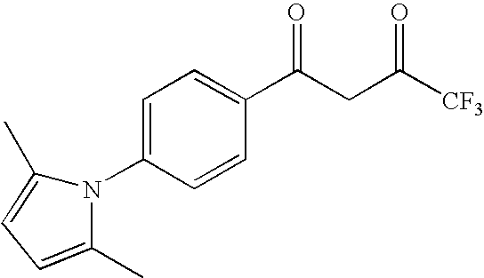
C1=CC(C(=O)CC([CF3])=O)=CC=C1N1C(C)=CC=C1C
